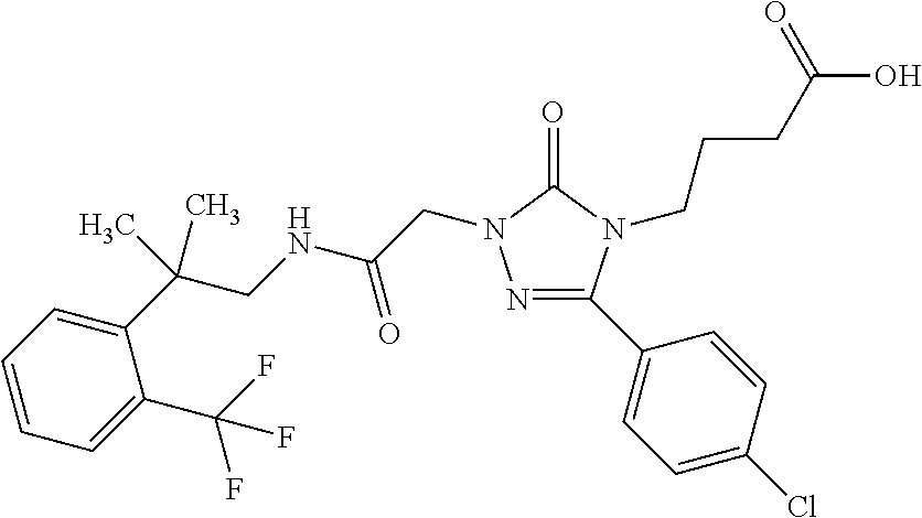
C1=CC=C(C(F)(F)F)C(C(CNC(CN2N=C(C3=CC=C(Cl)C=C3)N(CCCC(O)=O)C2=O)=O)(C)C)=C1
